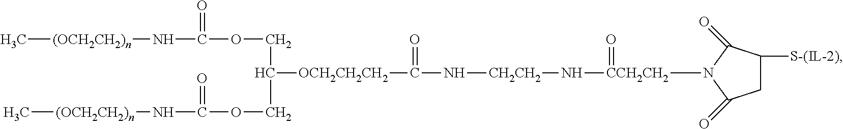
C[(OCH2CH2)n]N(C)C(OCC([OCH2CH2CH2]C(N[CH2CH2]N[CCH2CH2](=O)N1C(=O)CC([S-(IL-2)])C1=O)=O)COC(NC[(OCH2CH2)n]C)=O)=O
